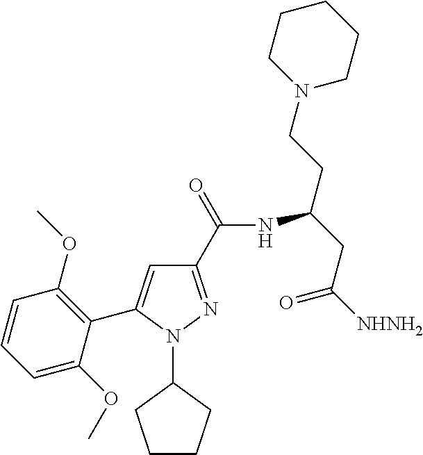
C1(C(=O)NC(CC([NHNH2])=O)CCN2CCCCC2)=NN(C2CCCC2)C(C2=C(OC)C=CC=C2OC)=C1
